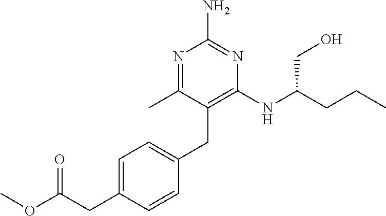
C1(NC(CCC)CO)=C(CC2=CC=C(CC(OC)=O)C=C2)C(C)=NC(N)=N1
